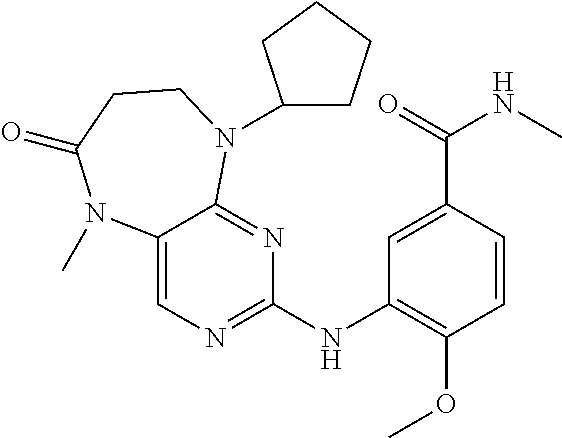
C1(NC2=NC=C3C(=N2)N(C2CCCC2)CCC(=O)N3C)=C(OC)C=CC(C(NC)=O)=C1
